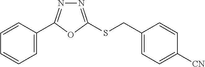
C1=C(C2=NN=C(SCC3=CC=C([CN])C=C3)O2)C=CC=C1
